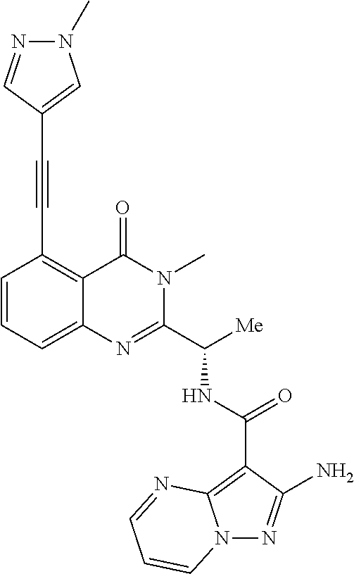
N(C(C1=NC2=CC=CC(C#CC3=CN(C)N=C3)=C2C(=O)N1C)[Me])C(C1=C2N(N=C1N)C=CC=N2)=O
